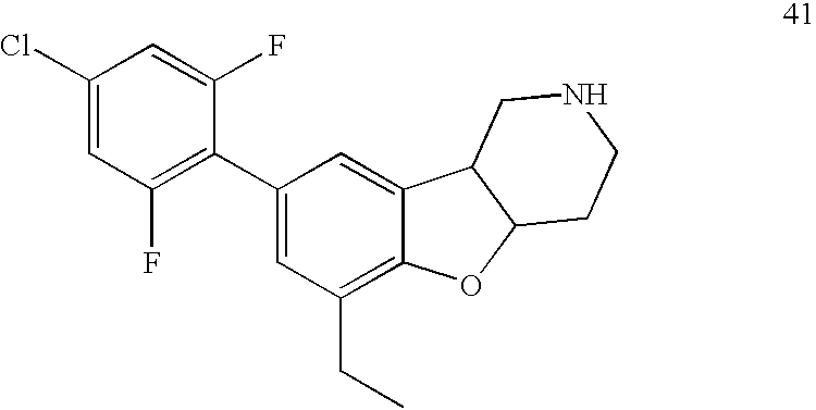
C1(Cl)=CC(F)=C(C2=CC(CC)=C3C(=C2)C2C(O3)CCNC2)C(F)=C1
